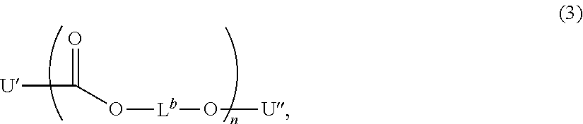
[U]C(=O)O[Lb]O[U]
